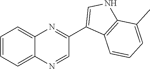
C1=CC=C2C(=C1)N=C(C1=CNC3=C1C=CC=C3C)C=N2
